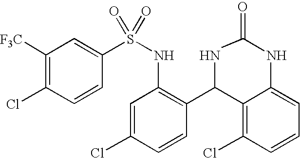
C1([F3C])=C(Cl)C=CC(S(NC2=C(C3C4=C(Cl)C=CC=C4NC(=O)N3)C=CC(Cl)=C2)(=O)=O)=C1
